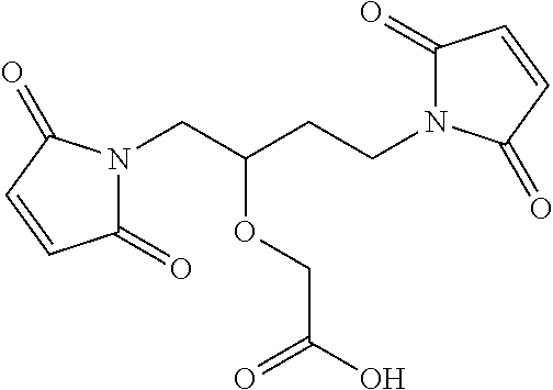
N1(CC(CCN2C(=O)C=CC2=O)OCC(O)=O)C(=O)C=CC1=O
